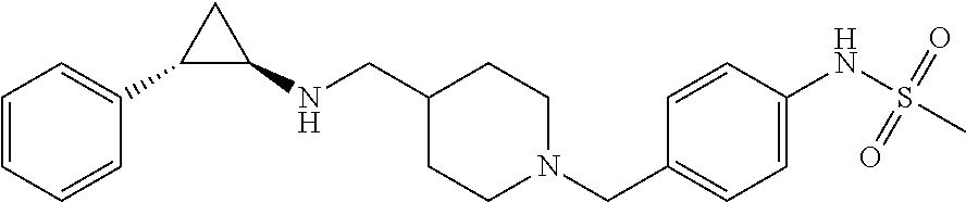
C1=CC=CC(C2C(NCC3CCN(CC4=CC=C(NS(C)(=O)=O)C=C4)CC3)C2)=C1
